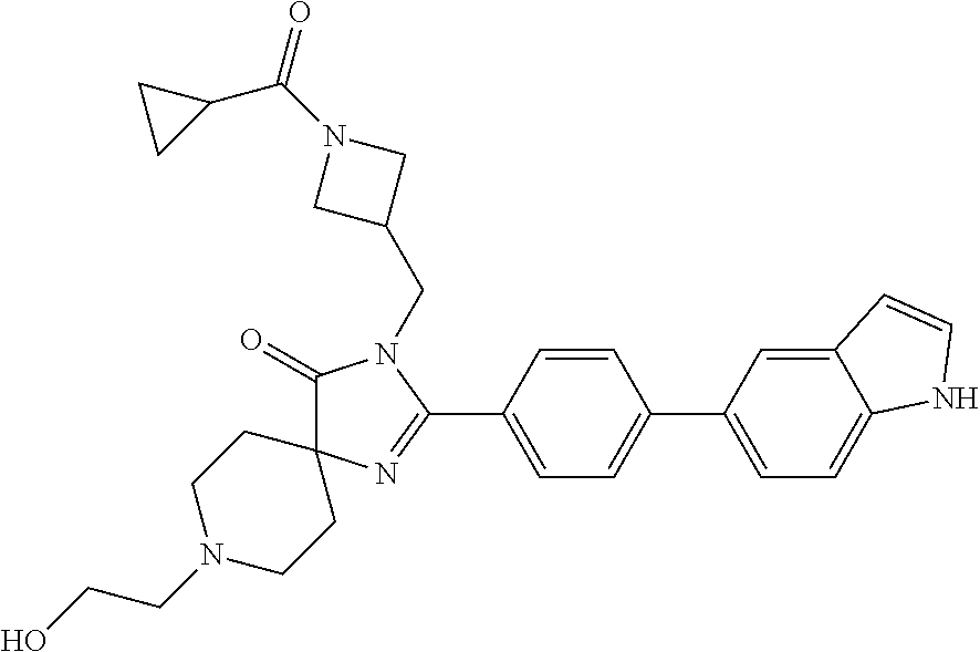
C1(=O)N(CC2CN(C(C3CC3)=O)C2)C(C2=CC=C(C3=CC=C4C(=C3)C=CN4)C=C2)=NC12CCN(CCO)CC2
